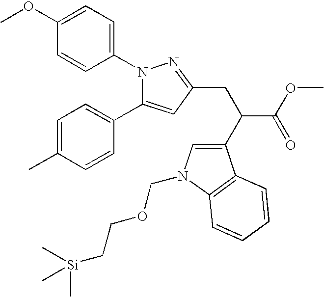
C1=C(OC)C=CC(N2C(C3=CC=C(C)C=C3)=CC(CC(C(OC)=O)C3=CN(COCC[Si](C)(C)C)C4=C3C=CC=C4)=N2)=C1
